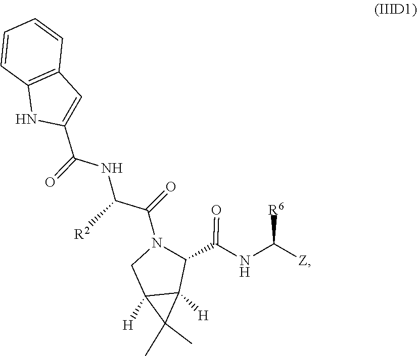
C1=CC2=C(C=C1)NC(C(NC(C(=O)N1C(C(NC([Z])[R6])=O)C3([H])C([H])(C1)C3(C)C)[R2])=O)=C2
